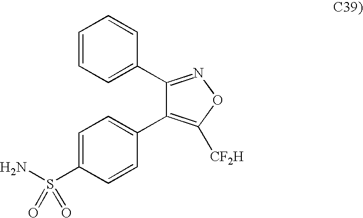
C1=CC=C(C2=NOC([CF2H])=C2C2=CC=C(S(N)(=O)=O)C=C2)C=C1
